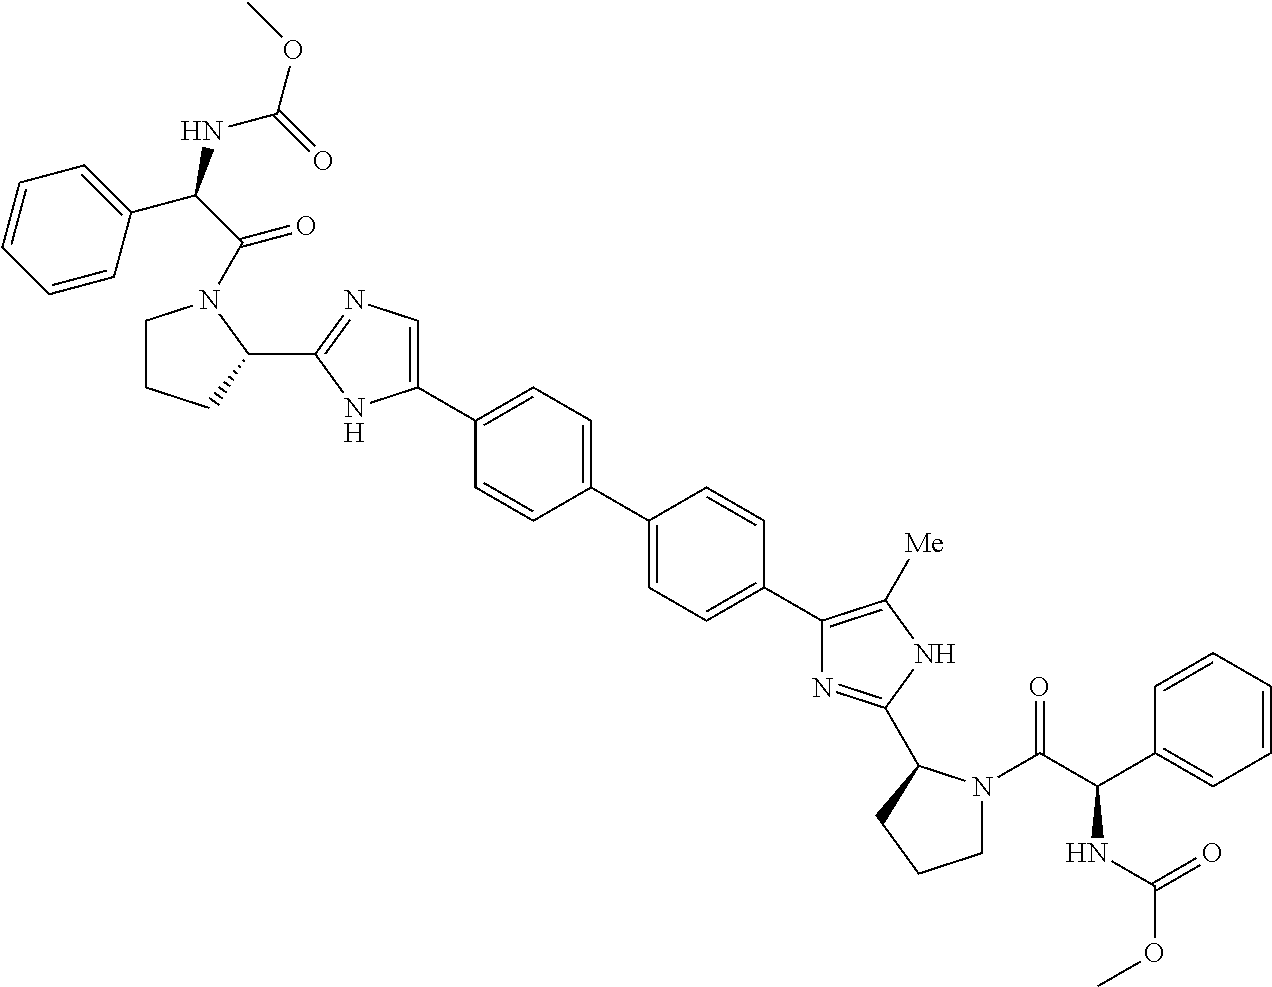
C1(C2=CC=C(C3=CC=C(C4=C([Me])NC(C5N(C(C(C6=CC=CC=C6)NC(OC)=O)=O)CCC5)=N4)C=C3)C=C2)=CN=C(C2N(C(=O)C(NC(OC)=O)C3=CC=CC=C3)CCC2)N1
